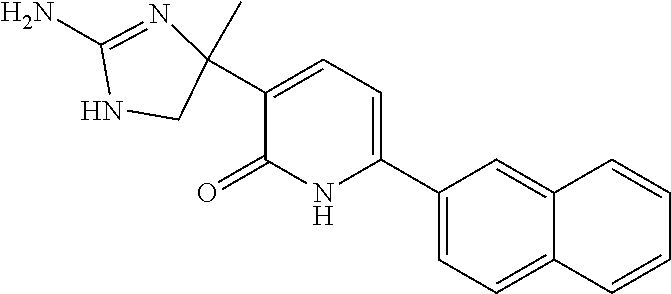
C1(C2=CC=C(C3(C)CNC(N)=N3)C(=O)N2)=CC=C2C(=C1)C=CC=C2
